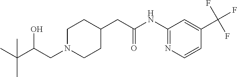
C1(NC(CC2CCN(CC(C(C)(C)C)O)CC2)=O)=NC=CC(C(F)(F)F)=C1
